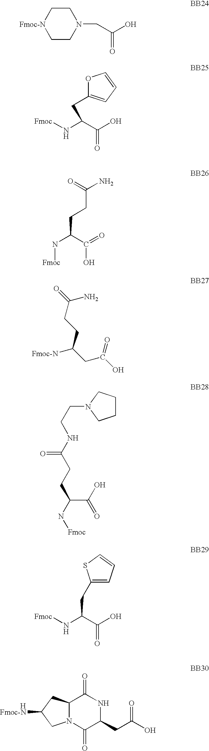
C12N(C(=O)C(CC(O)=O)NC1=O)CC([Fmoc-N])C2.[H].C1CN(CC(O)=O)CC[Fmoc-N]1.N(C(C(O)=O)CC1=CC=CO1)[Fmoc].N(C(C(O)=O)CCC(N)=O)[Fmoc].C(CNC(CCC(N[Fmoc])C(=O)O)=O)N1CCCC1.N(C(C(O)=O)CC1=CC=CS1)[Fmoc].[Fmoc-N]C(CC(O)=O)CCC(=O)N
